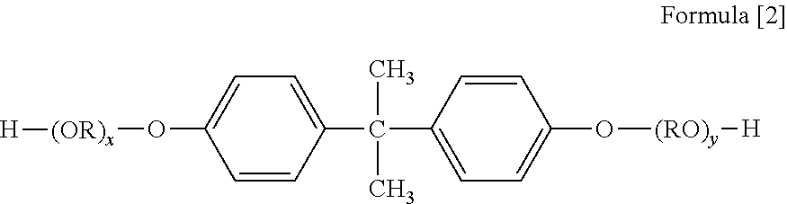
C1=C(O[(OR)x][H])C=CC(C(C)(C)C2=CC=C(O[(RO)y][H])C=C2)=C1
